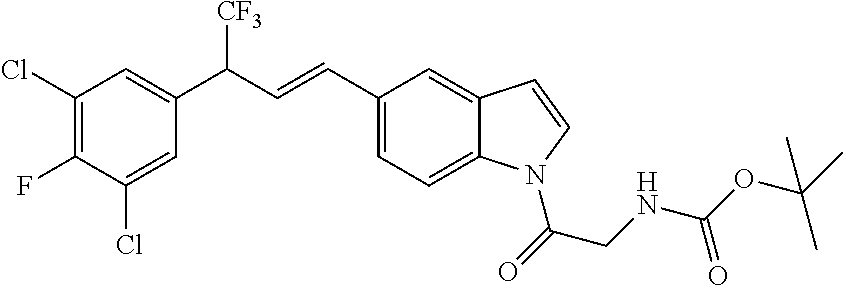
C1(C=CC(C2=CC(Cl)=C(F)C(Cl)=C2)[CF3])=CC=C2C(=C1)C=CN2C(=O)CNC(OC(C)(C)C)=O
